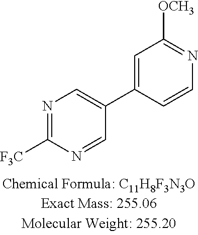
N1=C([F3C])N=CC(C2=CC([OCH3])=NC=C2)=C1
